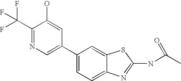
C1(C2=CC=C3C(=C2)SC(NC(C)=O)=N3)=CN=C(C(F)(F)F)C(O)=C1
